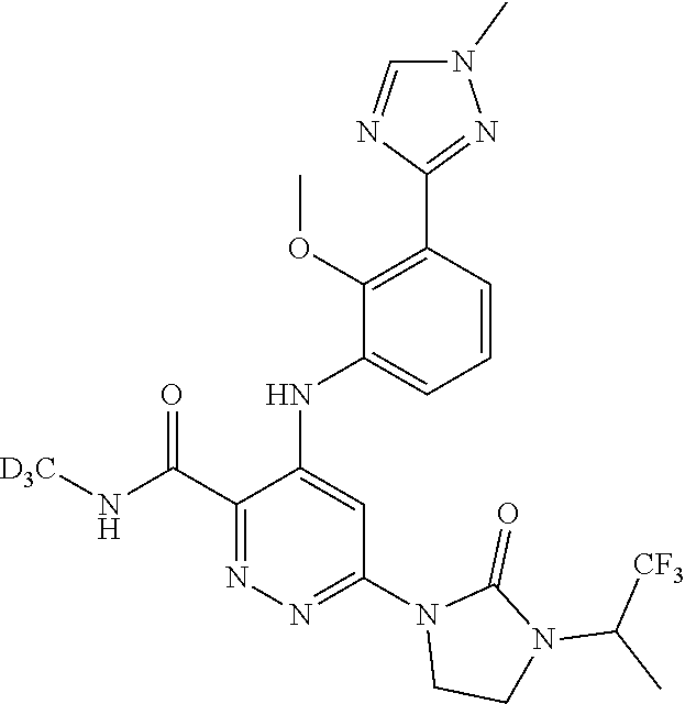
C1=CC(C2=NN(C)C=N2)=C(OC)C(NC2=CC(N3CCN(C(C)[CF3])C3=O)=NN=C2C(N[D3C])=O)=C1
